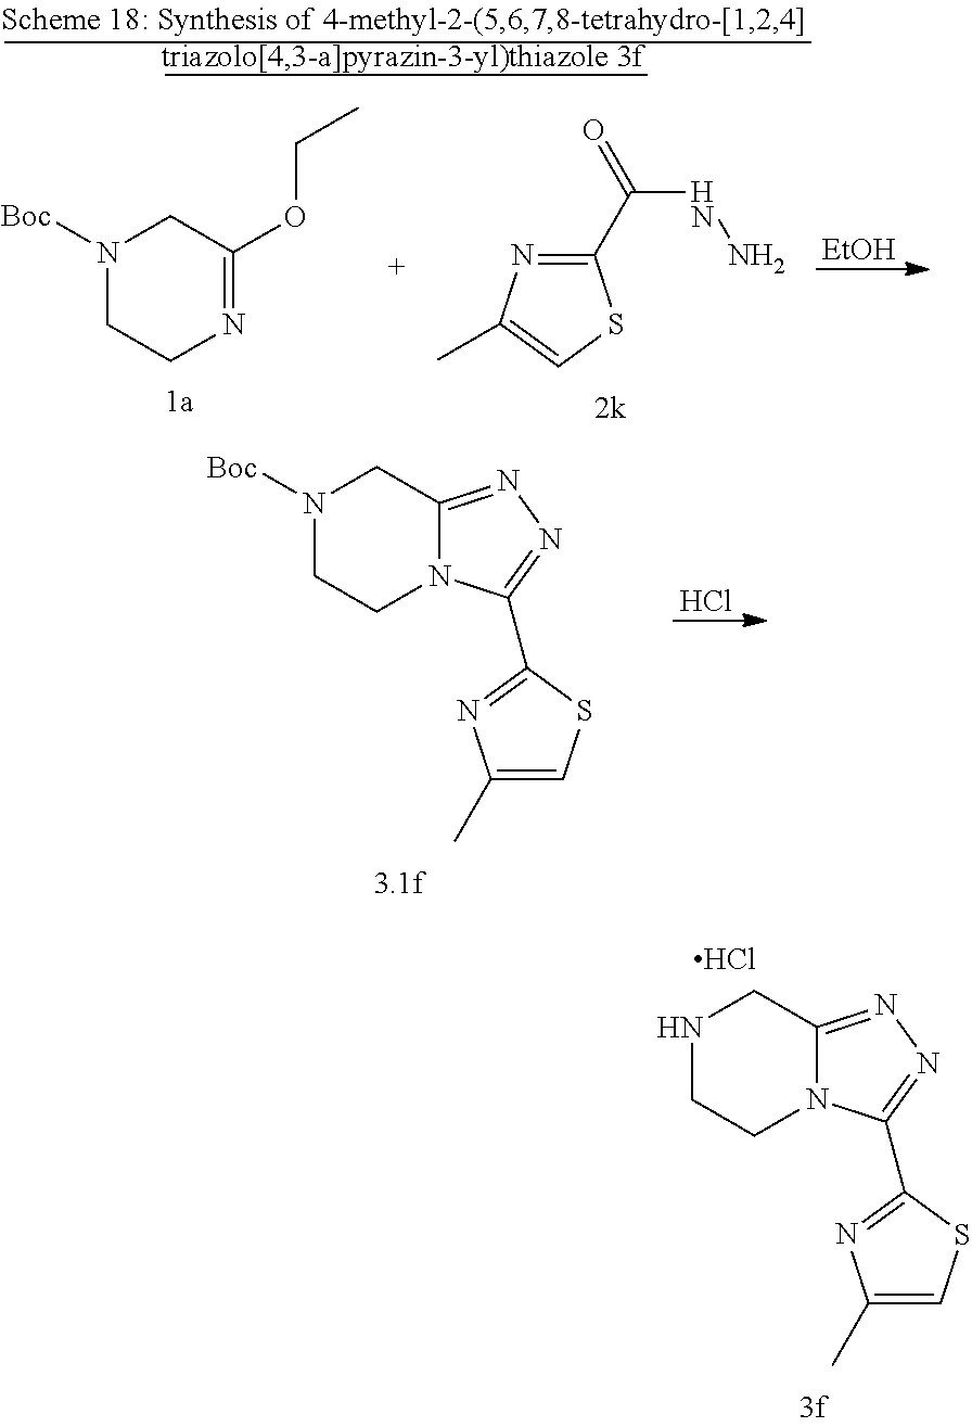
N1CCN2C(=NN=C2C2=NC(C)=CS2)C1.Cl.N1([Boc])CCN2C(=NN=C2C2=NC(C)=CS2)C1.Cl.[EtOH].N1([Boc])CCN=C(OCC)C1.C1(C(NN)=O)=NC(C)=CS1
